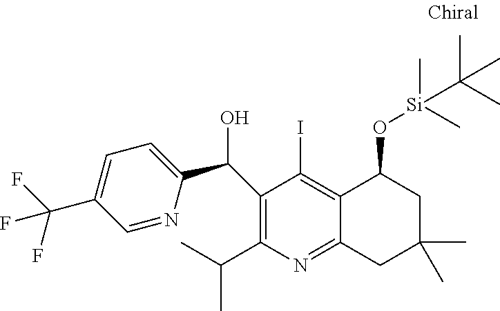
C1(C(O)C2=CC=C(C(F)(F)F)C=N2)=C(C(C)C)N=C2C(=C1I)C(O[Si](C(C)(C)C)(C)C)CC(C)(C)C2
